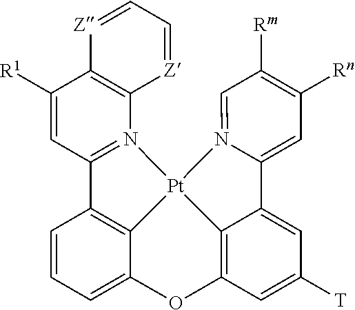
C1([R1])=CC2=N(C3=C1[Z]=CC=[Z]3)[Pt]13C4=C2C=CC=C4OC2=C1C(=CC([T])=C2)C1=CC([Rn])=C([Rm])C=N13
